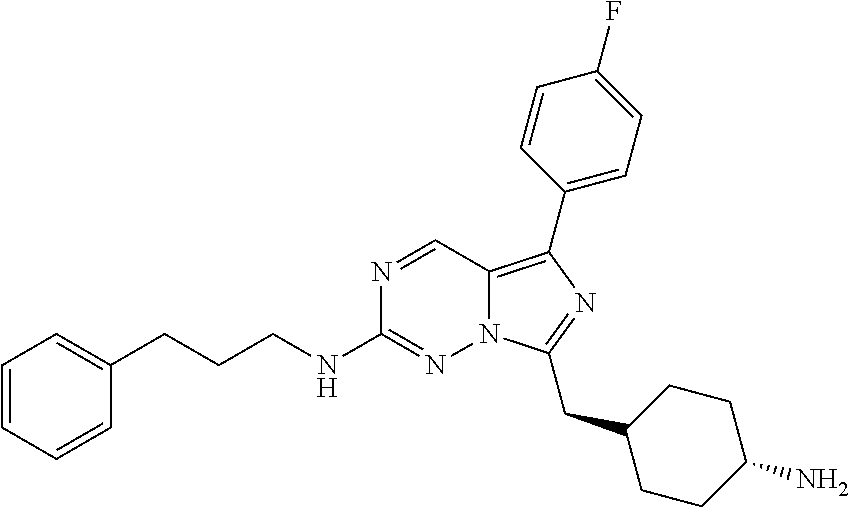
C1=CC=CC(CCCNC2=NN3C(=C(C4=CC=C(F)C=C4)N=C3CC3CCC(N)CC3)C=N2)=C1
